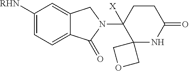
C1([RHN])=CC=C2C(=C1)CN(C1([X])C3(NC(=O)CC1)COC3)C2=O
